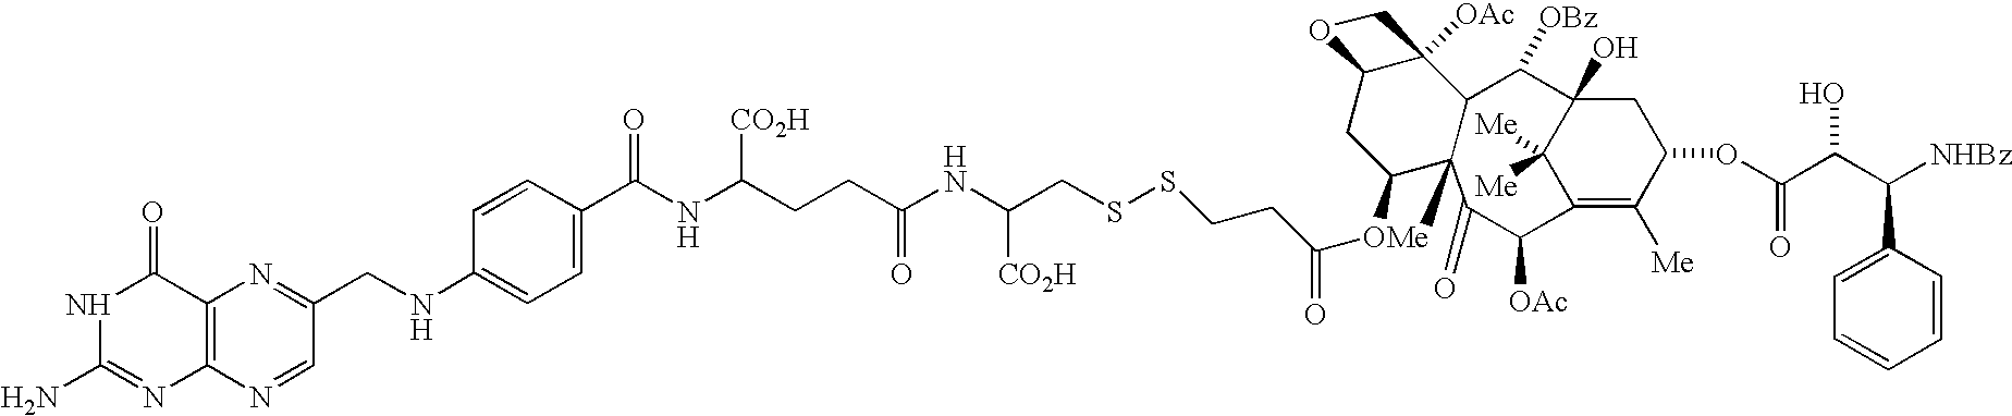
N1C(N)=NC2=C(C1=O)N=C(CNC1=CC=C(C(NC(CCC(=O)NC(CSSCCC(=O)[OMe]3C4CC5C([OAc])(C6C([OBz])C7(O)CC(OC(C(C(C8=CC=CC=C8)[NHBz])O)=O)C([Me])=C(C7([Me])[Me])C([OAc])C(=O)C463)CO5)[CO2H])[CO2H])=O)C=C1)C=N2
